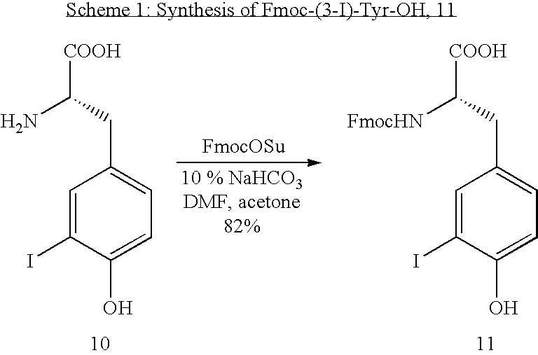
C1=C(I)C(O)=CC=C1CC(N)[COOH].C1=C(I)C(O)=CC=C1CC([FmocHN])[COOH]
